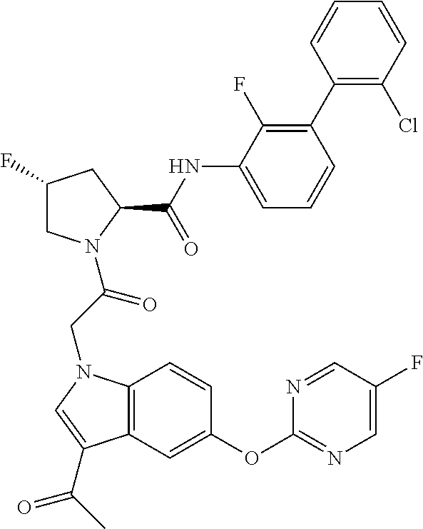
C12=C(C=C(OC3=NC=C(F)C=N3)C=C1)C(C(C)=O)=CN2CC(=O)N1CC(F)CC1C(NC1=CC=CC(C2=C(Cl)C=CC=C2)=C1F)=O
